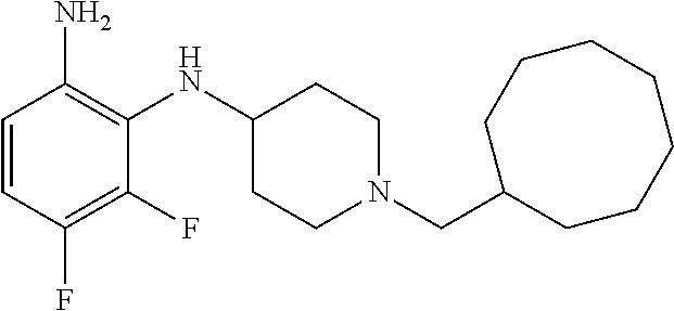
C(N1CCC(NC2=C(N)C=CC(F)=C2F)CC1)C1CCCCCCC1
